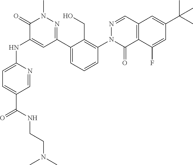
C1=NC(NC2=CC(C3=CC=CC(N4C(=O)C5=C(C=N4)C=C(C(C)(C)C)C=C5F)=C3CO)=NN(C)C2=O)=CC=C1C(NCCN(C)C)=O
